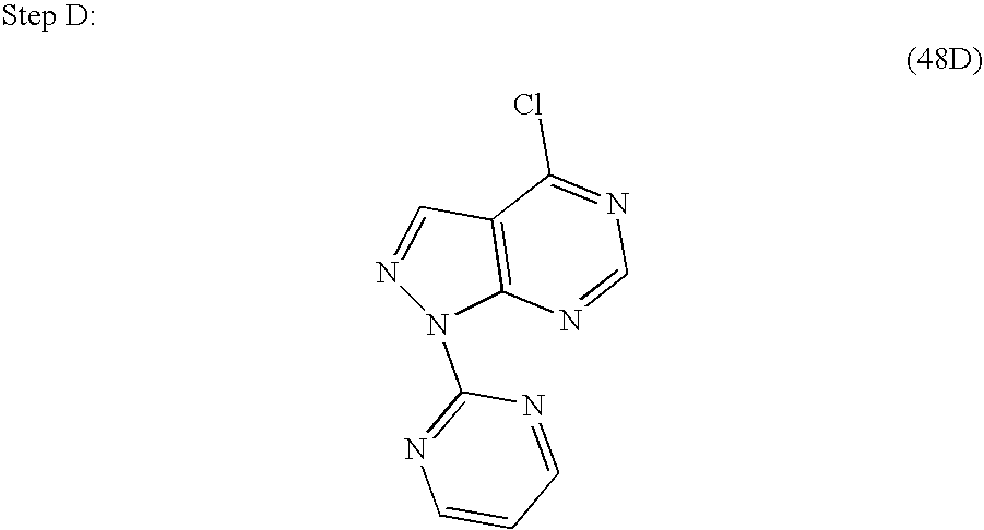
C12=C(N(C3=NC=CC=N3)N=C1)N=CN=C2Cl
